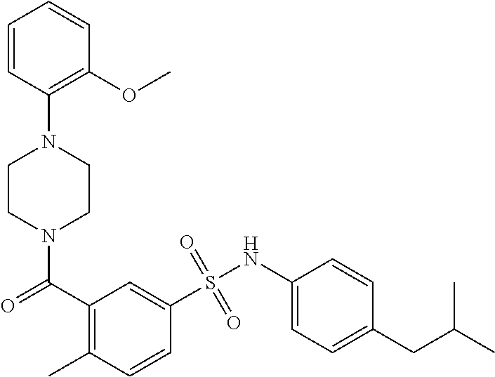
C1=CC(N2CCN(C(C3=C(C)C=CC(S(NC4=CC=C(CC(C)C)C=C4)(=O)=O)=C3)=O)CC2)=C(OC)C=C1
